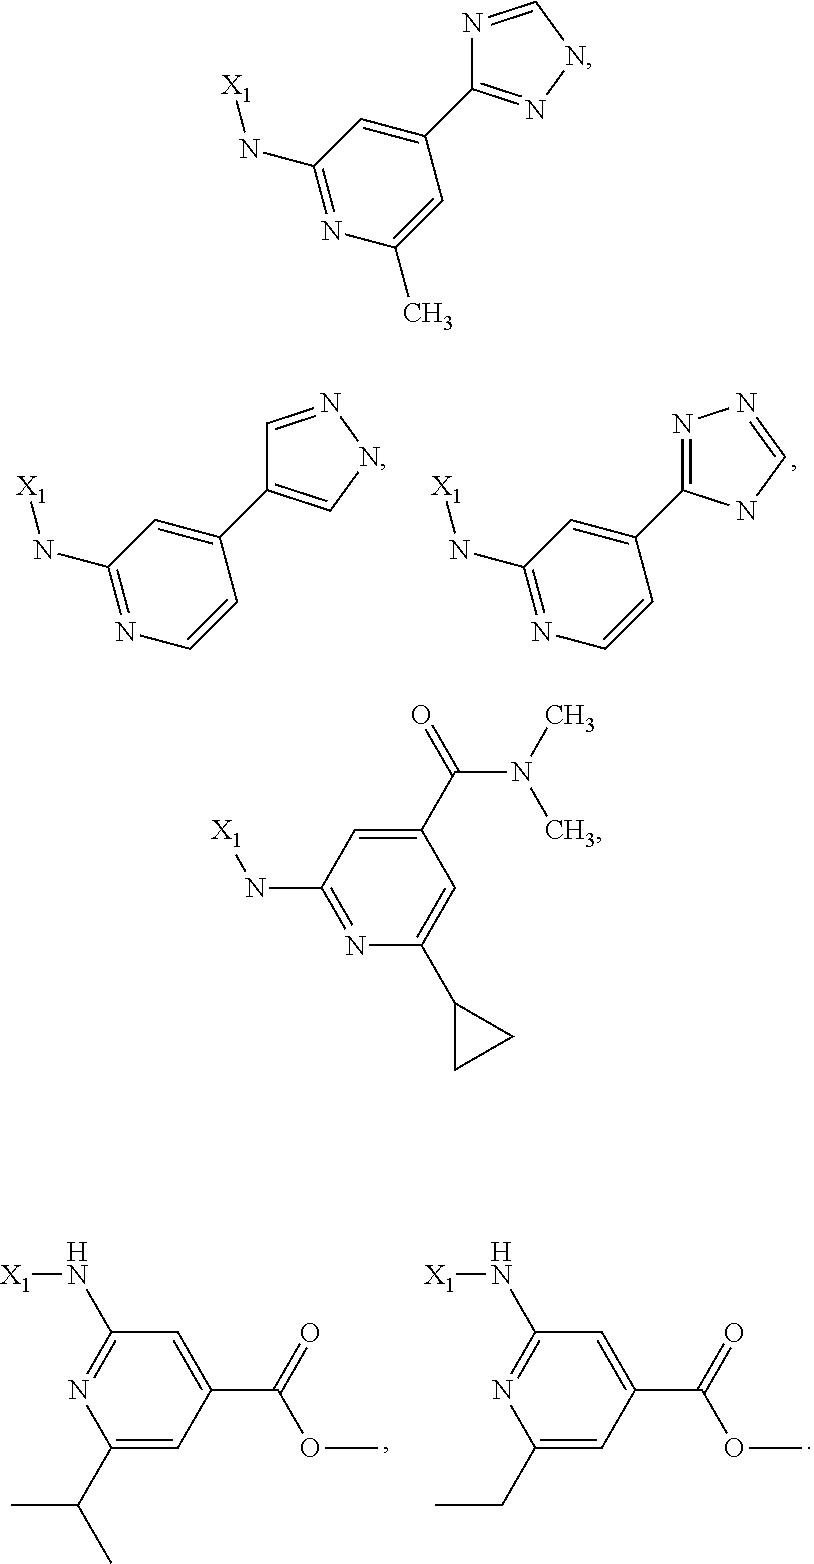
C1(C2=NNC=N2)=CC(N[X1])=NC(C)=C1.C1(C2=CNN=C2)=CC(N[X1])=NC=C1.C1(C2=NN=CN2)=CC(N[X1])=NC=C1.C1(C(=O)N(C)C)=CC(N[X1])=NC(C2CC2)=C1.C1(C(C)C)=CC(C(OC)=O)=CC(N[X1])=N1.C1(CC)=CC(C(OC)=O)=CC(N[X1])=N1
